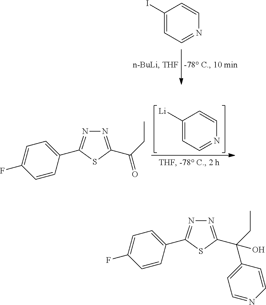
C1(I)=CC=NC=C1.C1([Li])=CC=NC=C1.N1=C(C(CC)=O)SC(C2=CC=C(F)C=C2)=N1.N1=C(C(CC)(C2=CC=NC=C2)O)SC(C2=CC=C(F)C=C2)=N1
